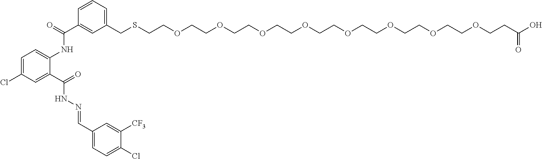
C1=C(Cl)C=C(C(=O)NN=CC2=CC=C(Cl)C([CF3])=C2)C(NC(C2=CC(CSCCOCCOCCOCCOCCOCCOCCOCCOCCC(O)=O)=CC=C2)=O)=C1
